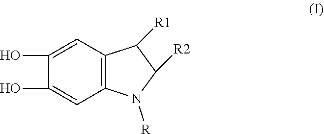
C1(O)=CC2=C(C=C1O)N([R])C([R2])C2[R1]
